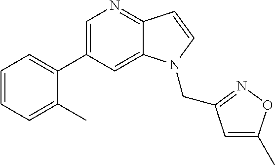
C1=C(C2=CC=CC=C2C)C=C2C(=N1)C=CN2CC1=NOC(C)=C1
